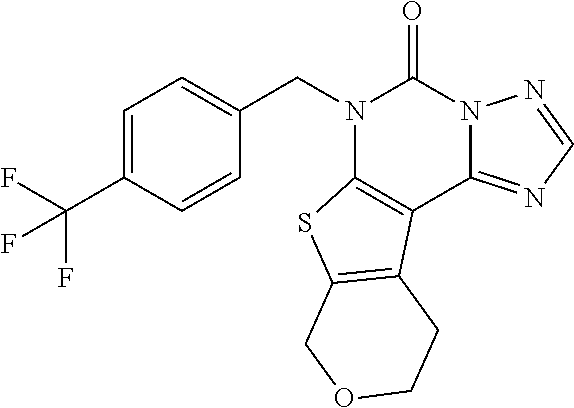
C1(CN2C3=C(C4=NC=NN4C2=O)C2=C(S3)COCC2)=CC=C(C(F)(F)F)C=C1
